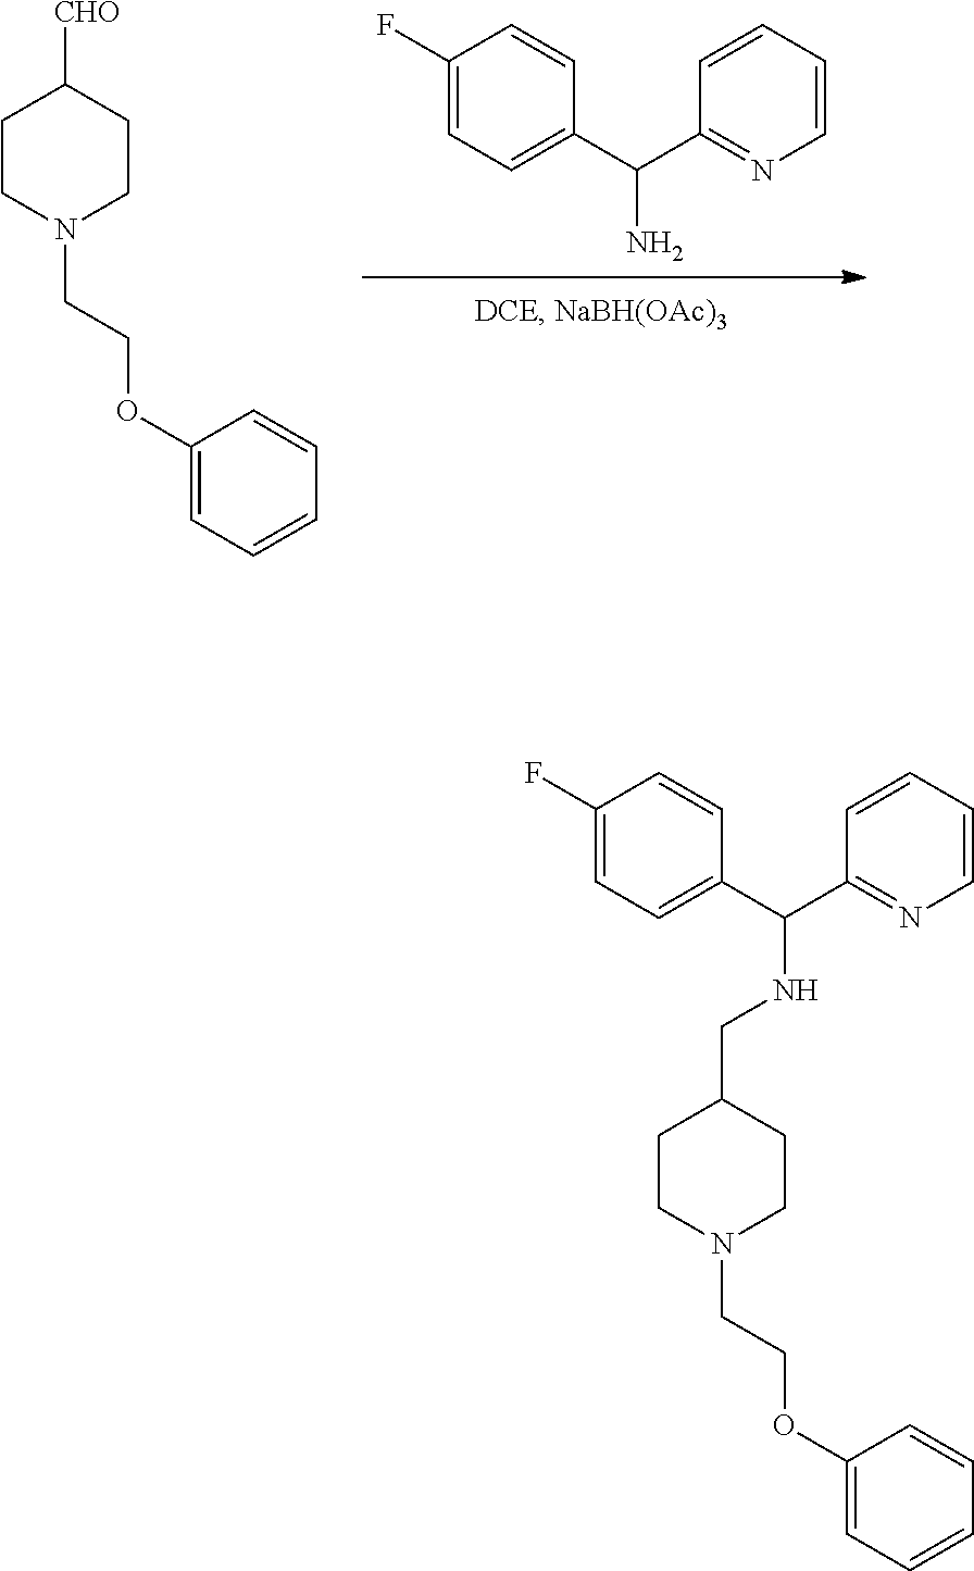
C1(F)=CC=C(C(C2=NC=CC=C2)N)C=C1.C1CN(CCOC2=CC=CC=C2)CCC1[CHO].C1CN(CCOC2=CC=CC=C2)CCC1CNC(C1=CC=C(F)C=C1)C1=NC=CC=C1
